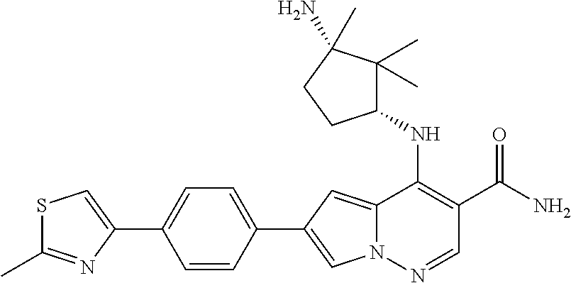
N12C(=CC(C3=CC=C(C4=CSC(C)=N4)C=C3)=C1)C(NC1C(C)(C)C(N)(C)CC1)=C(C(N)=O)C=N2
